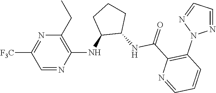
C1(CC)=C(NC2C(NC(C3=C(N4N=CC=N4)C=CC=N3)=O)CCC2)N=CC([F3C])=N1
